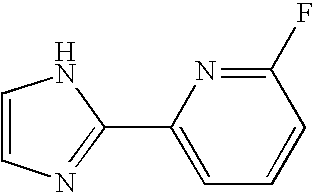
C1=CN=C(C2=CC=CC(F)=N2)N1
